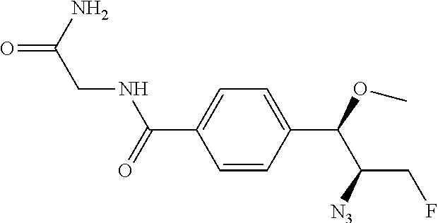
C1=CC(C(OC)C([N3])CF)=CC=C1C(=O)NCC(N)=O
